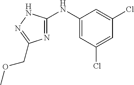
C1=C(NC2=NC(COC)=NN2)C=C(Cl)C=C1Cl
